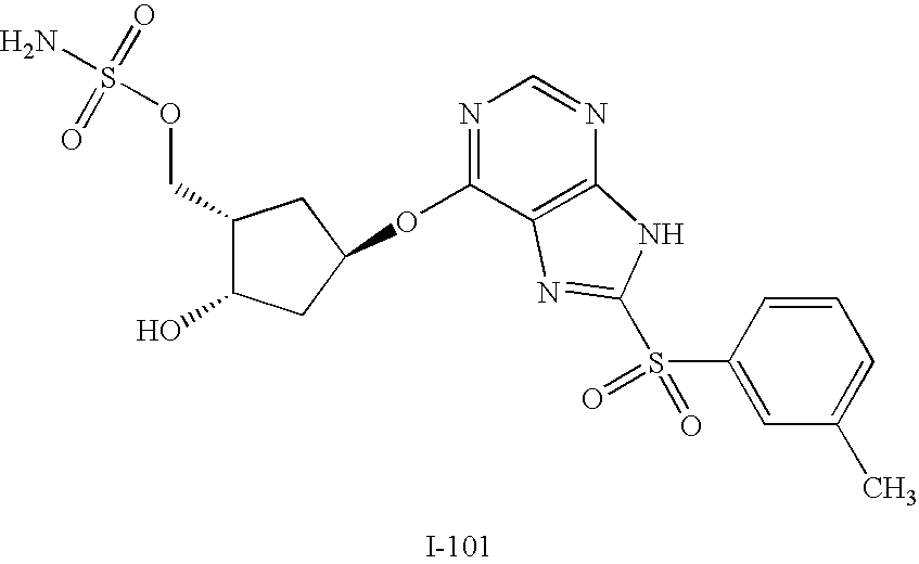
C1(COS(=O)(=O)N)C(O)CC(OC2=NC=NC3=C2N=C(S(C2=CC(C)=CC=C2)(=O)=O)N3)C1
